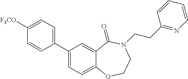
C1(C2=CC=C([F3CO])C=C2)=CC=C2C(=C1)C(=O)N(CCC1=NC=CC=C1)CCO2
